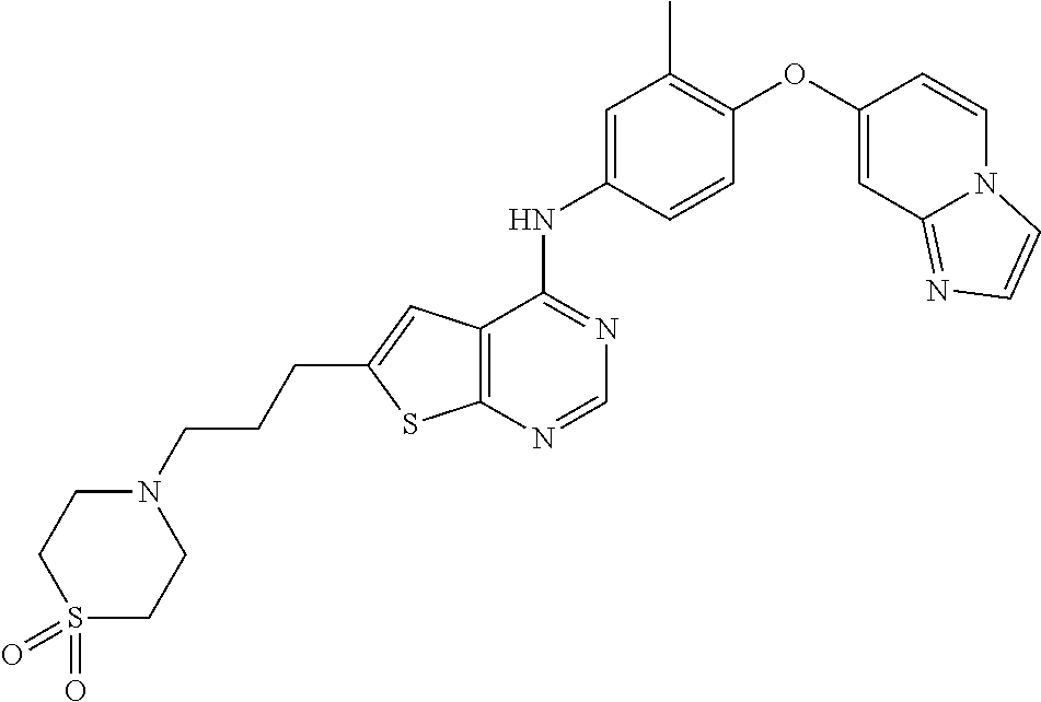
C12=C(C(NC3=CC(C)=C(OC4=CC5=NC=CN5C=C4)C=C3)=NC=N1)C=C(CCCN1CCS(=O)(=O)CC1)S2
